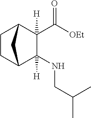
C1(NCC(C)C)([H])C2CCC(C1(C([OEt])=O)[H])C2
